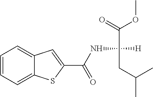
C1=CC=C2C(=C1)C=C(C(NC([H])(C(OC)=O)CC(C)C)=O)S2
